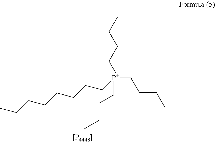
[P+](CCCC)(CCCCCCCC)(CCCC)CCCC
